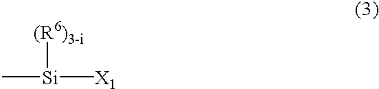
C[Si]([X1])[(R6)3-i]
